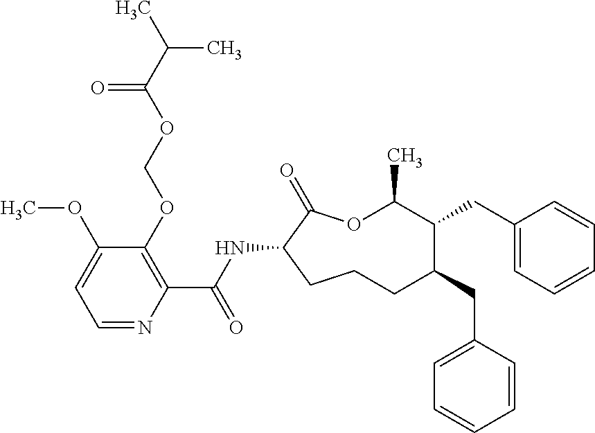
C1CC(NC(C2=C(OCOC(C(C)C)=O)C(OC)=CC=N2)=O)C(=O)OC(C)C(CC2=CC=CC=C2)C(CC2=CC=CC=C2)C1
